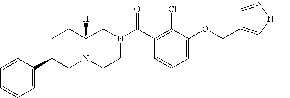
C1=C(OCC2=CN(C)N=C2)C(Cl)=C(C(N2CCN3C([H])(C2)CCC(C2=CC=CC=C2)C3)=O)C=C1
